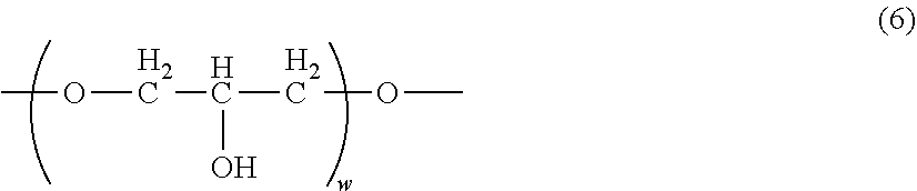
COCC(O)COC
